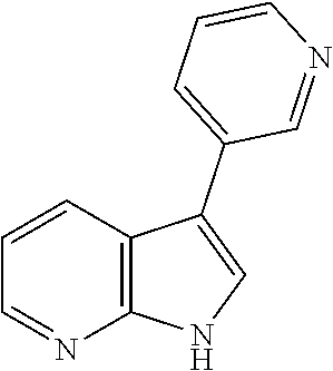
C1=CC2=C(N=C1)NC=C2C1=CC=CN=C1
